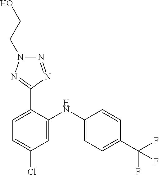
C1=CC(C(F)(F)F)=CC=C1NC1=CC(Cl)=CC=C1C1=NN(CCO)N=N1
